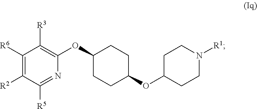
C1([R6])=C([R2])C([R5])=NC(OC2CCC(OC3CCN([R1])CC3)CC2)=C1[R3]
